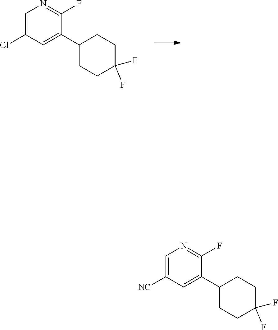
C1=C(Cl)C=C(C2CCC(F)(F)CC2)C(F)=N1.C1=C([NC])C=C(C2CCC(F)(F)CC2)C(F)=N1
